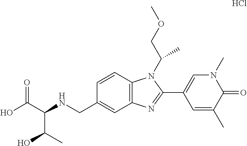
C1=CC2=C(C=C1CNC(C(O)=O)C(O)C)N=C(C1=CN(C)C(=O)C(C)=C1)N2C(COC)C.Cl
